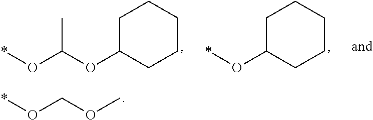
COCO*.C1C(OC(O*)C)CCCC1.C1C(O*)CCCC1
